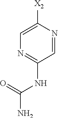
N1=C(NC(N)=O)C=NC([X2])=C1
